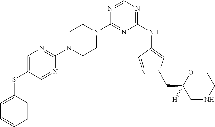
C1(N2CCN(C3=NC=C(SC4=CC=CC=C4)C=N3)CC2)=NC(NC2=CN(CC3([H])CNCCO3)N=C2)=NC=N1
